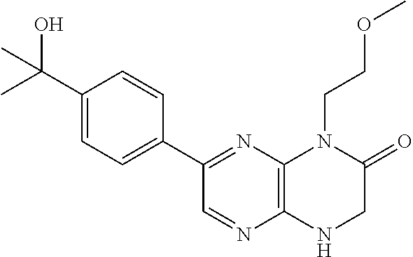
C1(C(O)(C)C)=CC=C(C2=NC3=C(N=C2)NCC(=O)N3CCOC)C=C1
